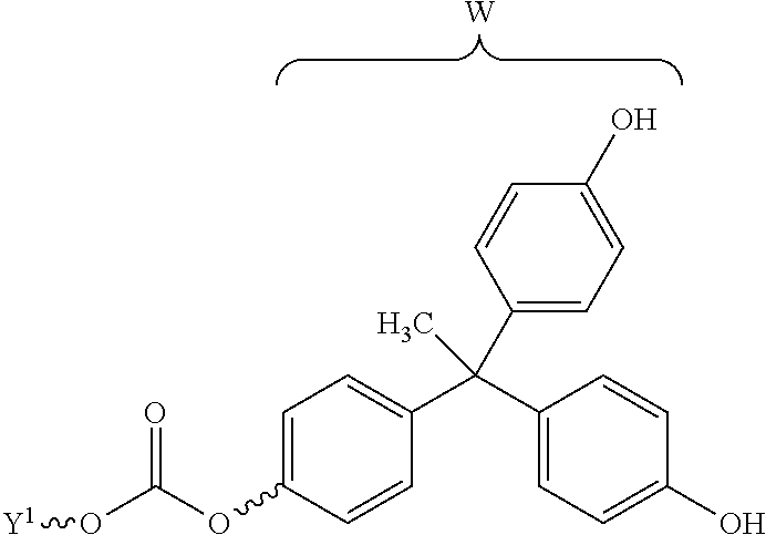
C1=C(OC(O[Y1])=O)C=CC(C(C2=CC=C(O)C=C2)(C)C2=CC=C(O)C=C2)=C1.[W]
